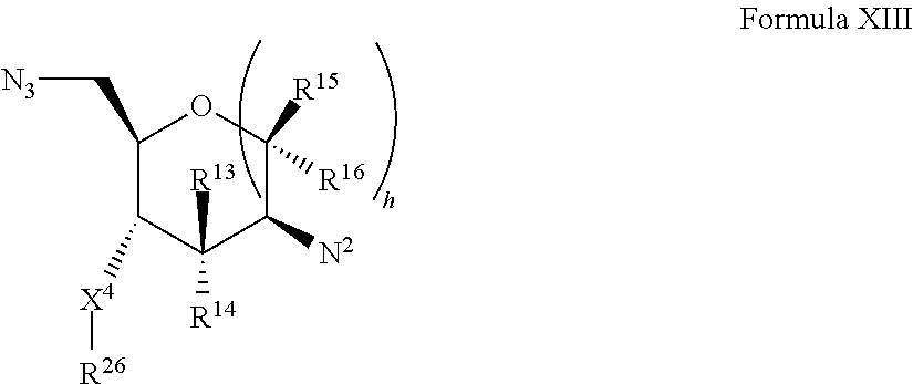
C1(C[N3])C([X4][R26])C([R13])([R14])C([N2])C([R16])([R15])O1
